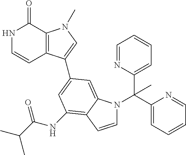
N1C=CC2=C(C1=O)N(C)C=C2C1=CC(NC(C(C)C)=O)=C2C(=C1)N(C(C1=CC=CC=N1)(C1=CC=CC=N1)C)C=C2
